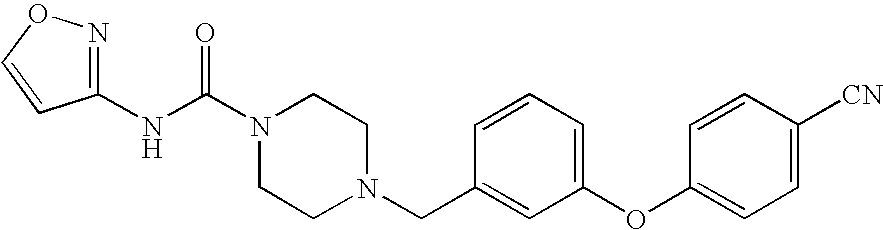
N(C(N1CCN(CC2=CC(OC3=CC=C([CN])C=C3)=CC=C2)CC1)=O)C1=NOC=C1
